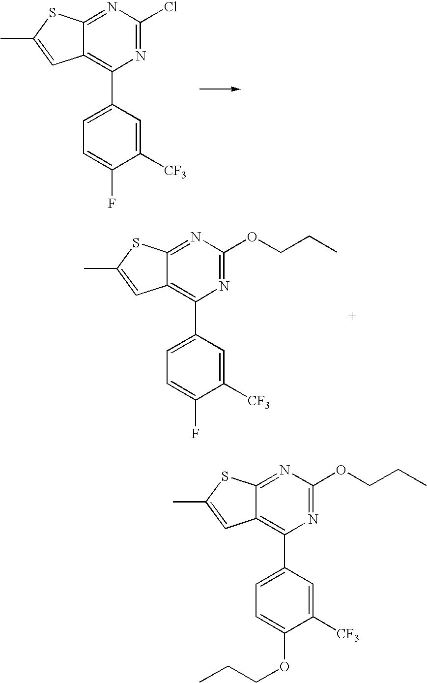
N1=C2C(=C(C3=CC=C(F)C([CF3])=C3)N=C1Cl)C=C(C)S2.N1=C2C(=C(C3=CC=C(F)C([CF3])=C3)N=C1OCCC)C=C(C)S2.N1=C2C(=C(C3=CC=C(OCCC)C([CF3])=C3)N=C1OCCC)C=C(C)S2
